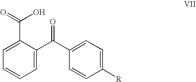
C1=CC=C(C(C2=CC=C([R])C=C2)=O)C(C(=O)O)=C1
